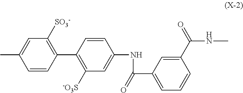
C1=CC(C2=C([-O3S])C=C(NC(=O)C3=CC=CC(C(=O)NC)=C3)C=C2)=C([SO3-])C=C1C
